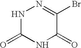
N1C(=O)NC(=O)C(Br)=N1
